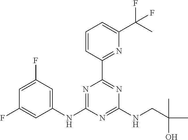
N1=C(NC2=CC(F)=CC(F)=C2)N=C(NCC(C)(C)O)N=C1C1=NC(C(C)(F)F)=CC=C1
